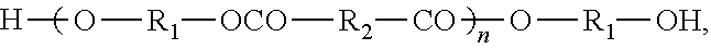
[H]O[R1][OCO][R2][CO]O[R1][OH]
